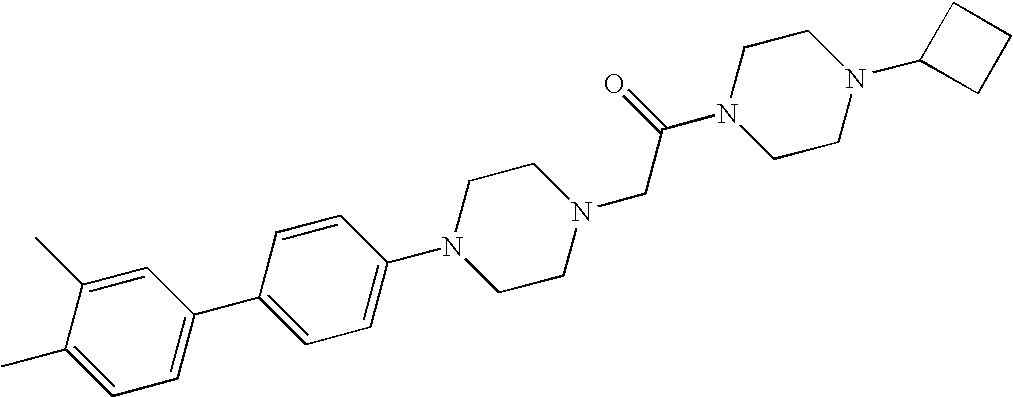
C1(C)=CC=C(C2=CC=C(N3CCN(CC(N4CCN(C5CCC5)CC4)=O)CC3)C=C2)C=C1C
